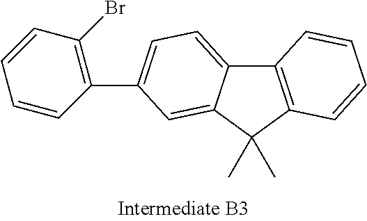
C12=C(C(C)(C)C3=CC(C4=C(Br)C=CC=C4)=CC=C13)C=CC=C2
